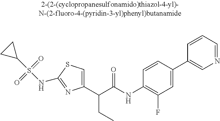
C1(C(C(NC2=C(F)C=C(C3=CN=CC=C3)C=C2)=O)CC)=CSC(NS(C2CC2)(=O)=O)=N1
